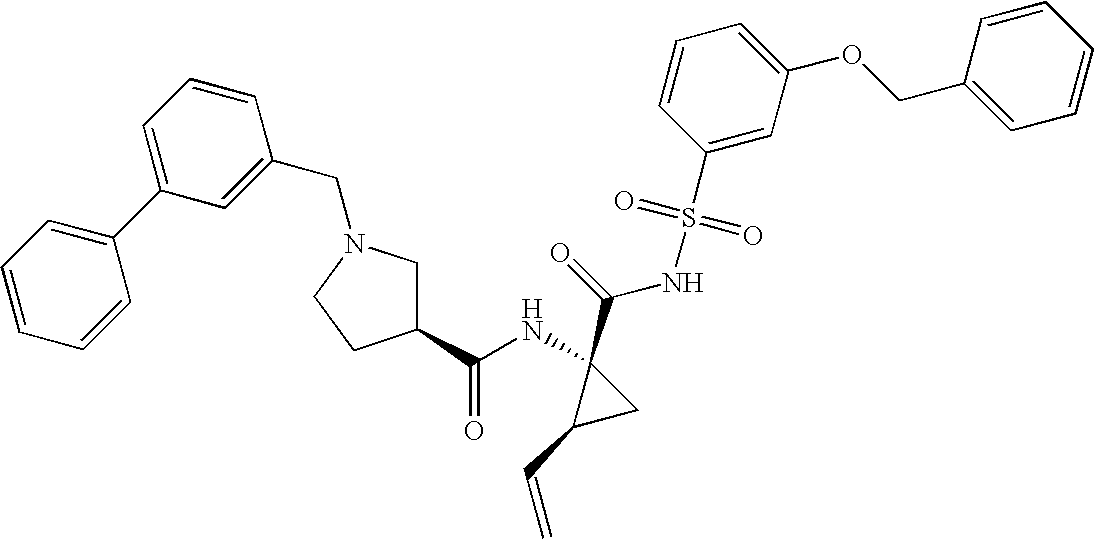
C1=C(C2=CC=CC=C2)C=C(CN2CC(C(=O)NC3(C(NS(C4=CC(OCC5=CC=CC=C5)=CC=C4)(=O)=O)=O)C(C=C)C3)CC2)C=C1
